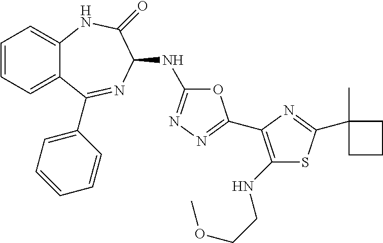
C1=CC=C2C(=C1)NC(=O)C(NC1=NN=C(C3=C(NCCOC)SC(C4(C)CCC4)=N3)O1)N=C2C1=CC=CC=C1
